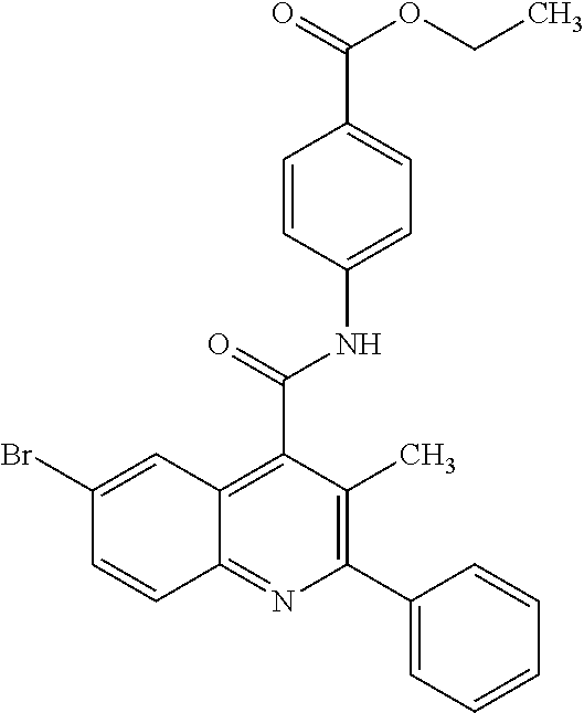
C1(C2=C(C)C(C(NC3=CC=C(C(=O)OCC)C=C3)=O)=C3C(=N2)C=CC(Br)=C3)=CC=CC=C1
